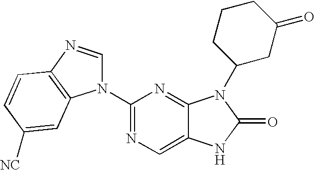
C12=CN=C(N3C=NC4=C3C=C([NC])C=C4)N=C1N(C1CC(=O)CCC1)C(=O)N2
